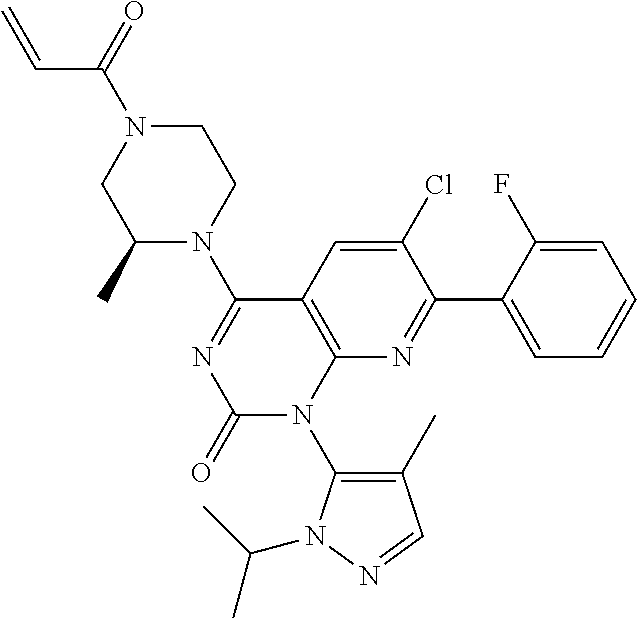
C12=C(C(N3CCN(C(C=C)=O)CC3C)=NC(=O)N1C1=C(C)C=NN1C(C)C)C=C(Cl)C(C1=CC=CC=C1F)=N2
